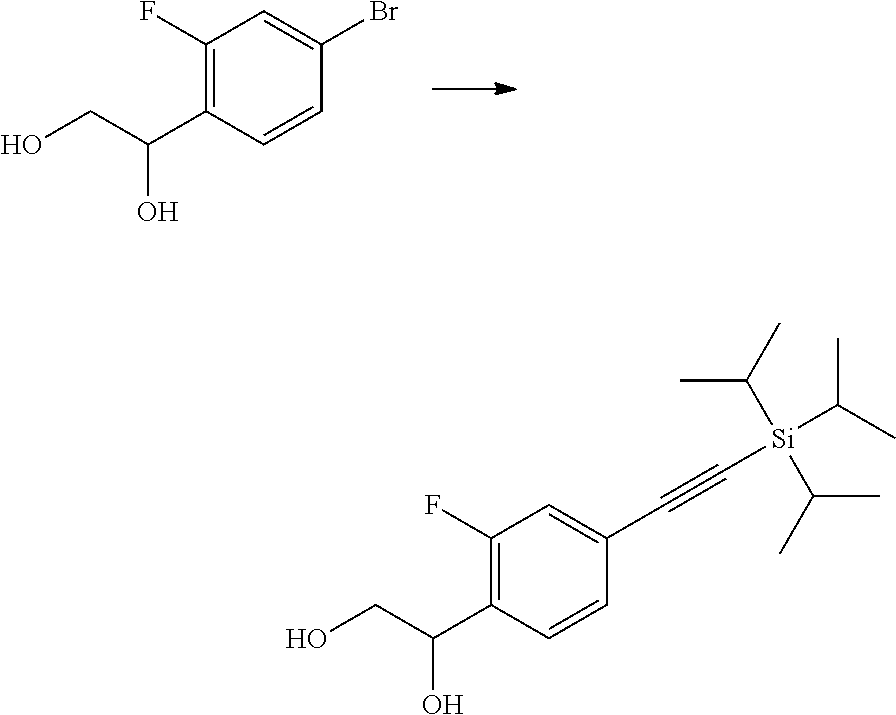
C1(F)=C(C(CO)O)C=CC(Br)=C1.C1(F)=C(C(CO)O)C=CC(C#C[Si](C(C)C)(C(C)C)C(C)C)=C1
